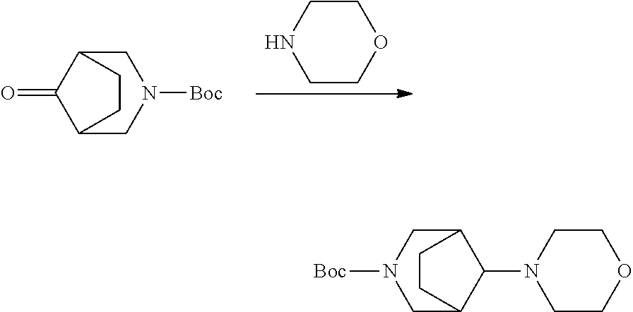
C1COCCN1.C12CN([Boc])CC(C1=O)CC2.C12CN([Boc])CC(C1N1CCOCC1)CC2
